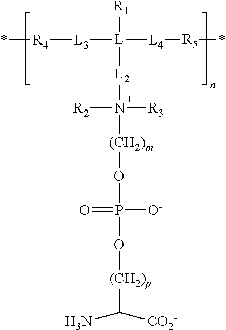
P(=O)([O-])(O[(CH2)p]C(N)[CO2-])O[(CH2)m]N([R2])([R3])[L2][L]([R1])([L3][R4]*)[L4][R5]*
